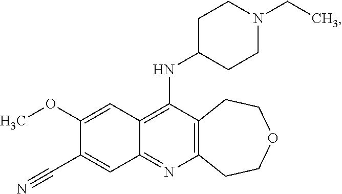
C12=C(N=C3C(=C1NC1CCN(CC)CC1)C=C(OC)C(C#N)=C3)CCOCC2
